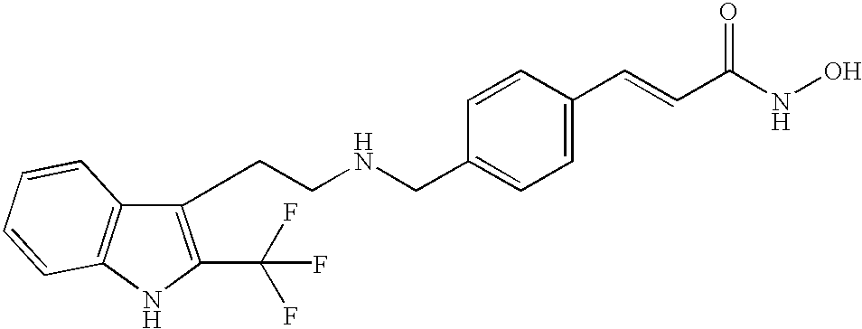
C1(CCNCC2=CC=C(C=CC(NO)=O)C=C2)=C(C(F)(F)F)NC2=C1C=CC=C2
